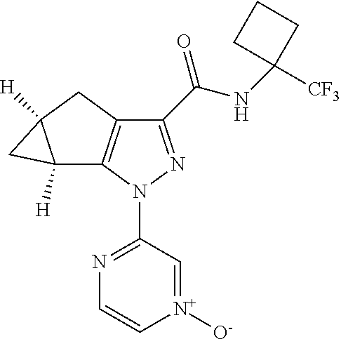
C1(C(NC2([CF3])CCC2)=O)=NN(C2=NC=C[N+]([O-])=C2)C2=C1CC1([H])C2([H])C1
